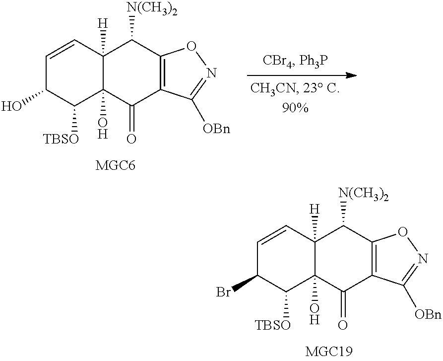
C1=CC2([H])C(O)(C([TBSO])C1O)C(=O)C1=C(C2[N(CH3)2])ON=C1[OBn].C1=CC2([H])C(O)(C([TBSO])C1Br)C(=O)C1=C(C2[N(CH3)2])ON=C1[OBn]
